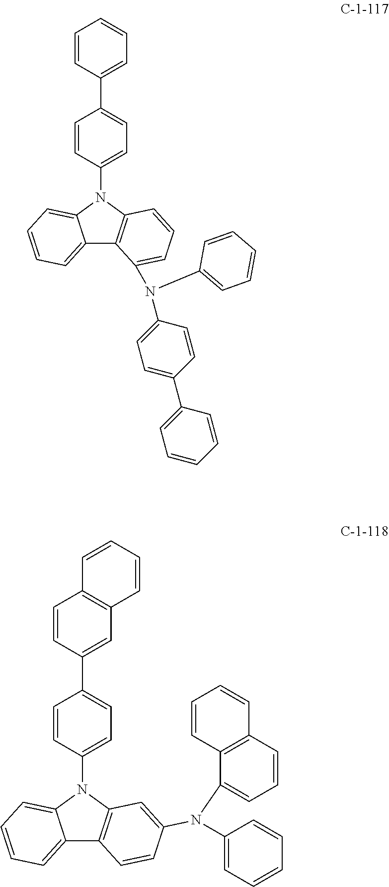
C12=CC=CC=C1N(C1=CC=C(C3=CC=CC=C3)C=C1)C1=C2C(N(C2=CC=CC=C2)C2=CC=C(C3=CC=CC=C3)C=C2)=CC=C1.C12=CC=CC=C1N(C1=CC=C(C3=CC4=C(C=C3)C=CC=C4)C=C1)C1=C2C=CC(N(C2=CC=CC=C2)C2=CC=CC3=C2C=CC=C3)=C1
